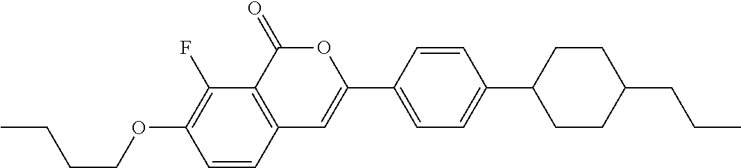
C12=C(C(=O)OC(C3=CC=C(C4CCC(CCC)CC4)C=C3)=C1)C(F)=C(OCCCC)C=C2
